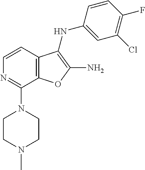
C1(N2CCN(C)CC2)=NC=CC2=C1OC(N)=C2NC1=CC(Cl)=C(F)C=C1
